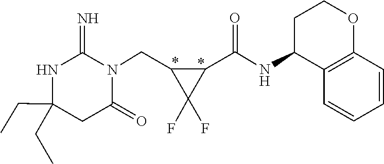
C(C1(CC)NC(=N)N(CC2C(F)(F)C2C(NC2C3=C(OCC2)C=CC=C3)=O)C(=O)C1)C
